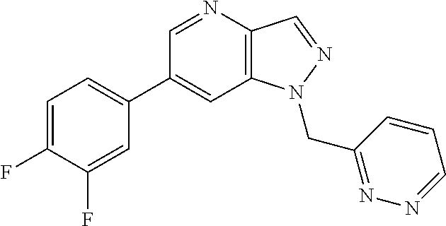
C1(C2=CC=C(F)C(F)=C2)=CC2=C(C=NN2CC2=NN=CC=C2)N=C1
